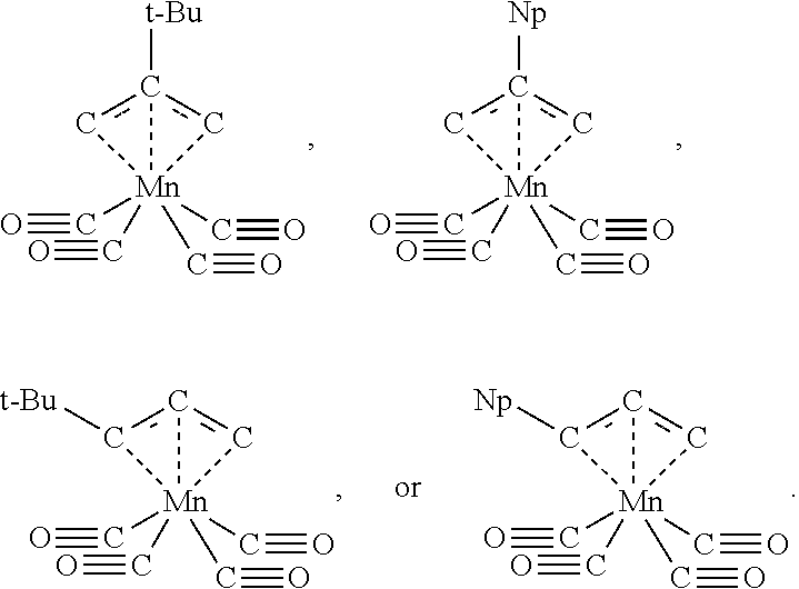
[Mn]12(C#O)(C#O)(C#O)(C#O)cc1([t-Bu])c2.[Mn]12(C#O)(C#O)(C#O)(C#O)cc1([Np])c2.[Mn]12(C#O)(C#O)(C#O)(C#O)c([t-Bu])c1c2.[Mn]12(C#O)(C#O)(C#O)(C#O)c([Np])c1c2
